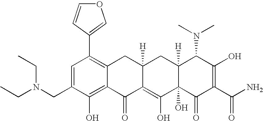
C1(CN(CC)CC)=CC(C2=COC=C2)=C2C(=C1O)C(=O)C1=C(O)C3(O)C([H])(CC1([H])C2)C(N(C)C)C(O)=C(C(N)=O)C3=O
